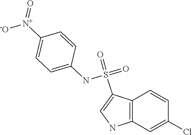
C1=CC2=C(C=C1Cl)NC=C2S(=O)(NC1=CC=C([N+]([O-])=O)C=C1)=O
